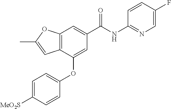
C12=C(C(OC3=CC=C([MeO2S])C=C3)=CC(C(NC3=NC=C(F)C=C3)=O)=C1)C=C(C)O2
